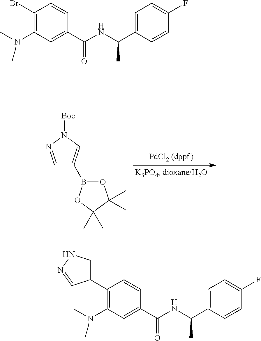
C1=NN([Boc])C=C1B1OC(C)(C)C(C)(C)O1.C1=C(C(NC(C2=CC(N(C)C)=C(Br)C=C2)=O)C)C=CC(F)=C1.C1=C(C(NC(C2=CC(N(C)C)=C(C3=CNN=C3)C=C2)=O)C)C=CC(F)=C1
